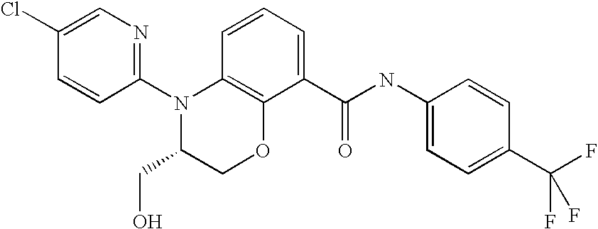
C1(N2C(CO)COC3=C2C=CC=C3C(NC2=CC=C(C(F)(F)F)C=C2)=O)=NC=C(Cl)C=C1
